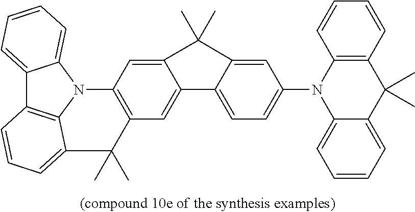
C1=C2C(=CC=C1N1C3=C(C=CC=C3)C(C)(C)C3=CC=CC=C13)C1=CC3=C(C=C1C2(C)C)N1C2=CC=CC=C2C2=C1C(=CC=C2)C3(C)C
